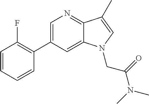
C1=C(C2=C(F)C=CC=C2)C=C2C(=N1)C(C)=CN2CC(=O)N(C)C
